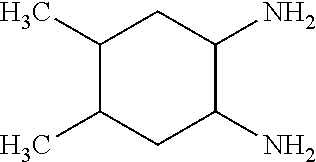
C1(C)C(C)CC(N)C(N)C1
